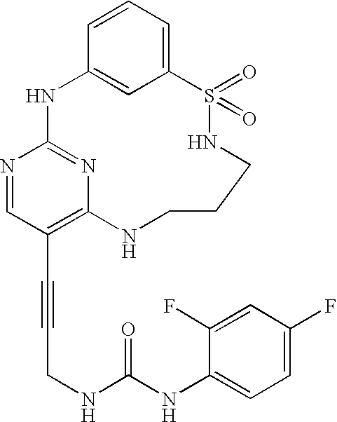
C1=CC=C2C=C1NC1=NC(=C(C#CCNC(NC3=CC=C(F)C=C3F)=O)C=N1)NCCCNS2(=O)=O
